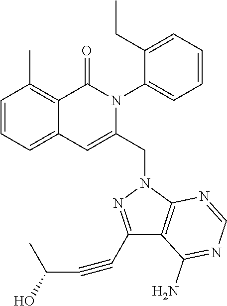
C1=CC=C2C(=C1C)C(=O)N(C1=CC=CC=C1CC)C(CN1C3=C(C(N)=NC=N3)C(C#CC(O)C)=N1)=C2
